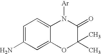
C1=C(N)C=C2C(=C1)N([Ar])C(=O)C(C)(C)O2
